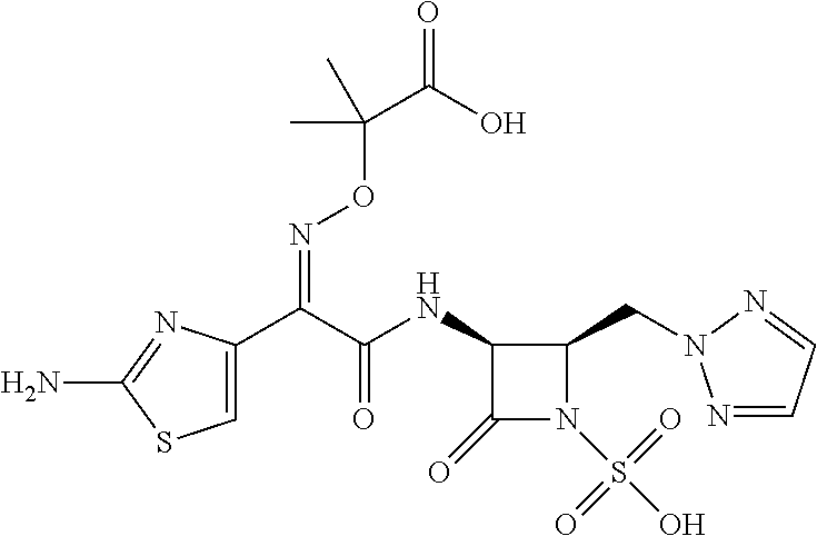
C1=C(C(C(NC2C(=O)N(S(O)(=O)=O)C2CN2N=CC=N2)=O)=NOC(C(=O)O)(C)C)N=C(N)S1
